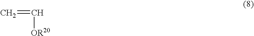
C=C[OR20]
